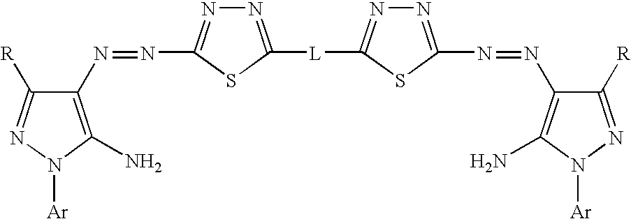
C1(N=NC2=NN=C([L]C3=NN=C(N=NC4=C(N)N([Ar])N=C4[R])S3)S2)=C(N)N([Ar])N=C1[R]
